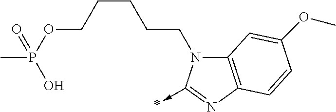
C12=C(N=C(->*)N1CCCCCOP(C)(=O)O)C=CC(OC)=C2
